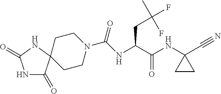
N1C(=O)C2(NC1=O)CCN(C(NC(C(NC1(C#N)CC1)=O)CC(F)(C)F)=O)CC2
